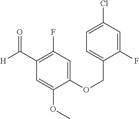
C1=C(Cl)C=C(F)C(COC2=CC(F)=C(C([H])=O)C=C2OC)=C1
